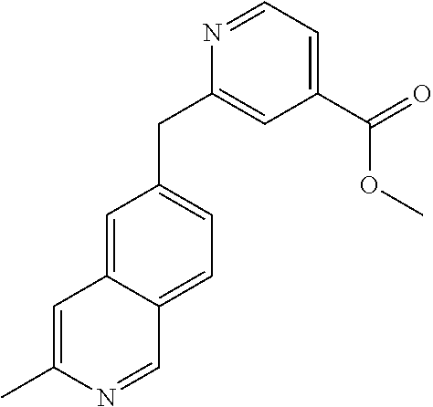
C1=C(C)N=CC2=CC=C(CC3=CC(C(=O)OC)=CC=N3)C=C12
